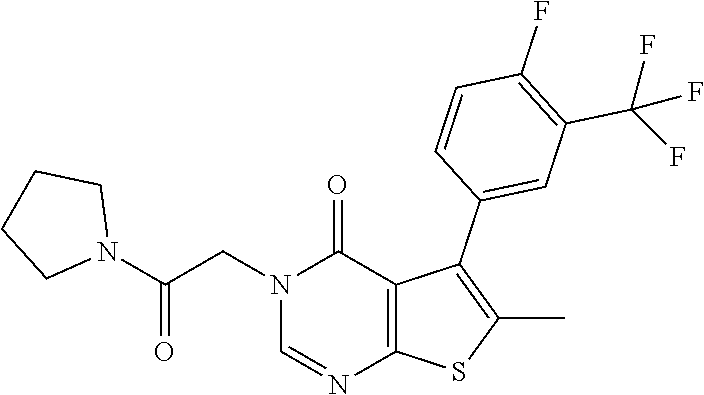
C1=NC2=C(C(=O)N1CC(N1CCCC1)=O)C(C1=CC(C(F)(F)F)=C(F)C=C1)=C(C)S2
